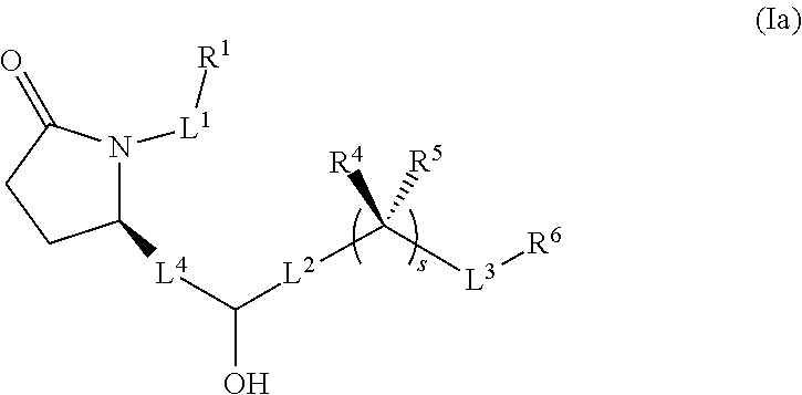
C1([L4]C(O)[L2]C([L3][R6])([R5])[R4])N([L1][R1])C(=O)CC1
